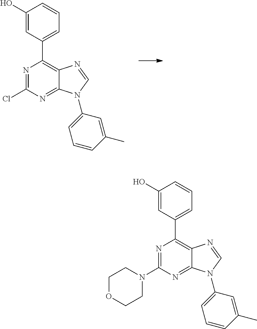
N1=C(Cl)N=C2C(=C1C1=CC=CC(O)=C1)N=CN2C1=CC=CC(C)=C1.N1=C(N2CCOCC2)N=C2C(=C1C1=CC=CC(O)=C1)N=CN2C1=CC=CC(C)=C1
